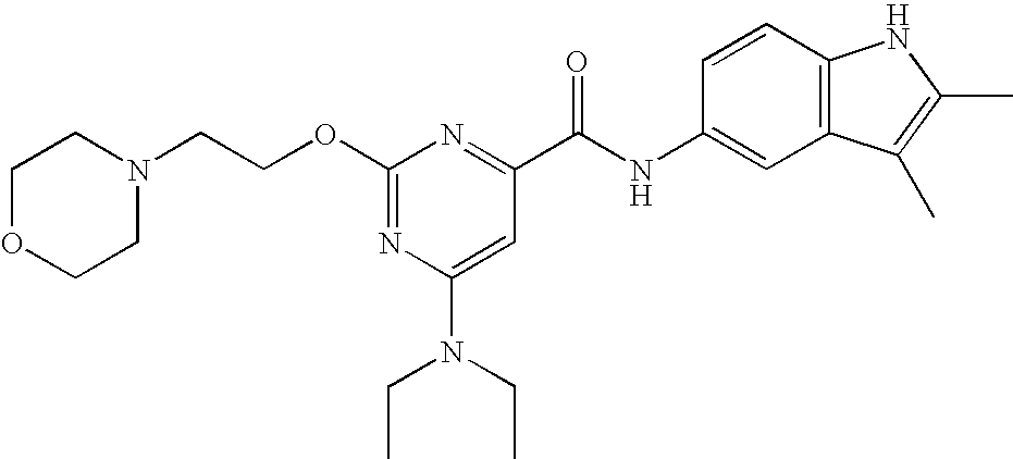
C1(OCCN2CCOCC2)=NC(N(CC)CC)=CC(C(NC2=CC3=C(C=C2)NC(C)=C3C)=O)=N1
